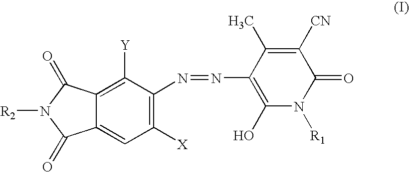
C12=CC([X])=C(N=NC3=C(O)N([R1])C(=O)C([CN])=C3C)C([Y])=C1C(=O)N([R2])C2=O
